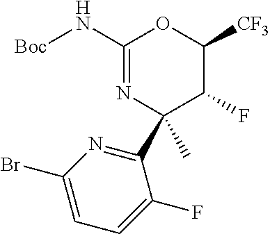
C1(N[Boc])=NC(C2=NC(Br)=CC=C2F)(C)C(F)C([CF3])O1
